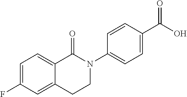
C1=C(F)C=C2C(=C1)C(=O)N(C1=CC=C(C(O)=O)C=C1)CC2
